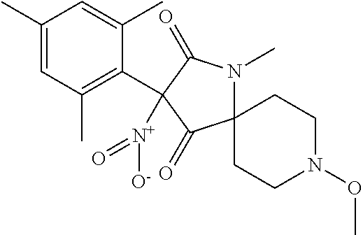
C1(C2([N+]([O-])=O)C(=O)C3(N(C)C2=O)CCN(OC)CC3)=C(C)C=C(C)C=C1C
